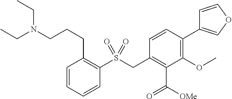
C1=CC=CC(S(CC2=C(C([OMe])=O)C(OC)=C(C3=COC=C3)C=C2)(=O)=O)=C1CCCN(CC)CC
